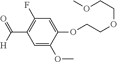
C1=C(OC)C(OCCOCCOC)=CC(F)=C1C([H])=O
